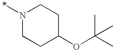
N1(C)CCC(OC(C)(C)C)CC1
